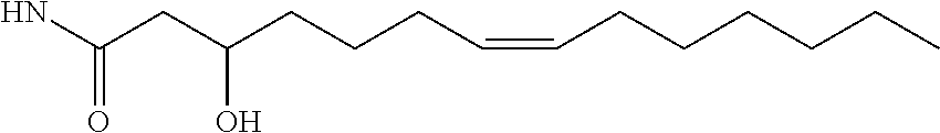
NC(CC(CCCC=CCCCCCC)O)=O
